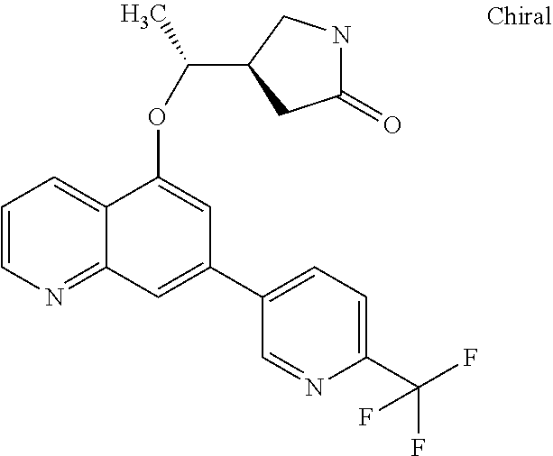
C1=CN=C2C(=C1)C(OC(C)C1CNC(=O)C1)=CC(C1=CC=C(C(F)(F)F)N=C1)=C2
